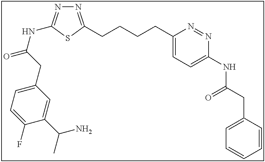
N1=C(CCCCC2=CC=C(NC(CC3=CC=CC=C3)=O)N=N2)SC(NC(=O)CC2=CC=C(F)C(C(C)N)=C2)=N1
